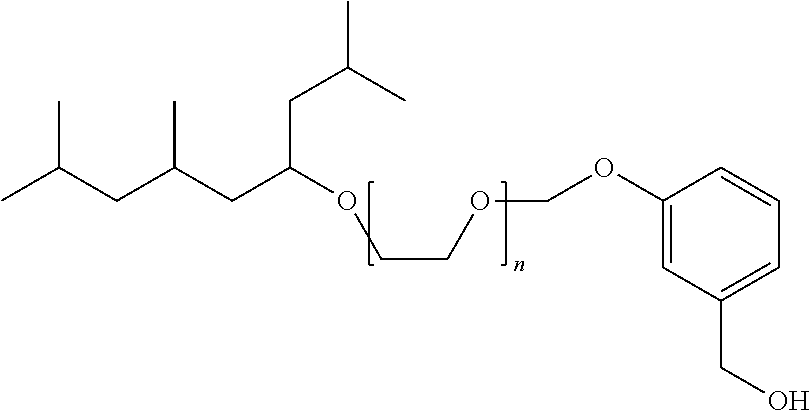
O(COC1=CC(CO)=CC=C1)CCOC(CC(C)C)CC(CC(C)C)C
